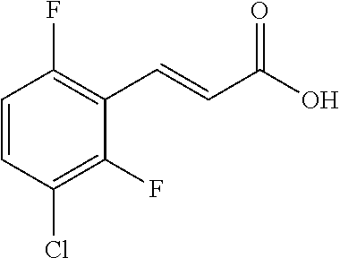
C1=CC(Cl)=C(F)C(C=CC(=O)O)=C1F
